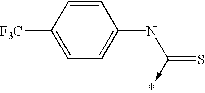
C1=C([F3C])C=CC(NC(=S)->*)=C1
